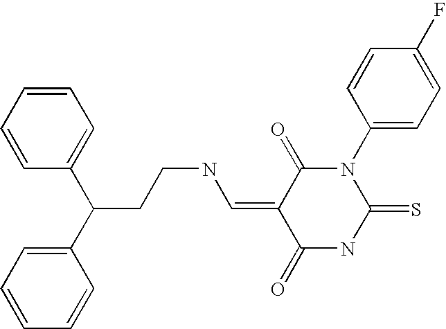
O=C1C(=CNCCC(C2=CC=CC=C2)C2=CC=CC=C2)C(=O)NC(=S)N1C1=CC=C(F)C=C1
